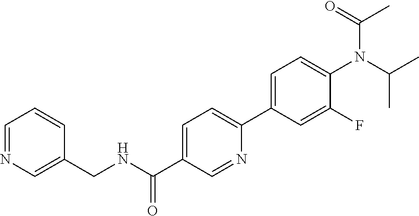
C(C1=CC=C(C2=CC=C(N(C(C)C)C(=O)C)C(F)=C2)N=C1)(=O)NCC1=CN=CC=C1
